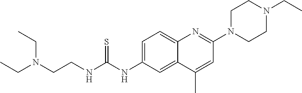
C1=C(NC(NCCN(CC)CC)=S)C=C2C(=C1)N=C(N1CCN(CC)CC1)C=C2C
